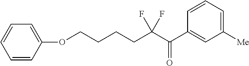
C1=CC(OCCCCC(C(=O)C2=CC([Me])=CC=C2)(F)F)=CC=C1
